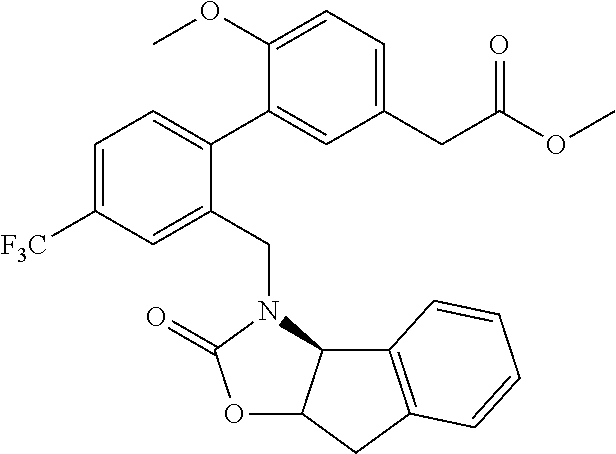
C1=C([F3C])C=C(CN2C3C(OC2=O)CC2=C3C=CC=C2)C(C2=CC(CC(OC)=O)=CC=C2OC)=C1
